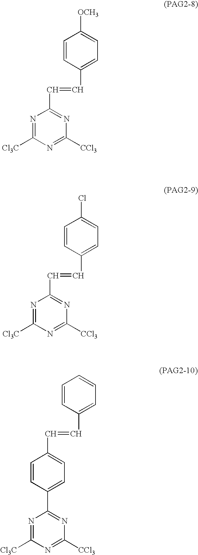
N1=C([Cl3C])N=C([CCl3])N=C1C=CC1=CC=C([OCH3])C=C1.N1=C([Cl3C])N=C([CCl3])N=C1C=CC1=CC=C(Cl)C=C1.N1=C([Cl3C])N=C([CCl3])N=C1C1=CC=C(C=CC2=CC=CC=C2)C=C1
